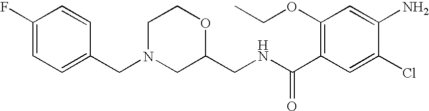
C1(F)=CC=C(CN2CC(CNC(C3=C(OCC)C=C(N)C(Cl)=C3)=O)OCC2)C=C1
